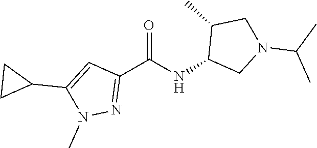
C1(C(NC2CN(C(C)C)CC2C)=O)=NN(C)C(C2CC2)=C1
